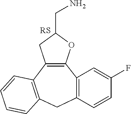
C12=C(C=CC(F)=C1)CC1=C(C3=C2OC(CN)C3)C=CC=C1
